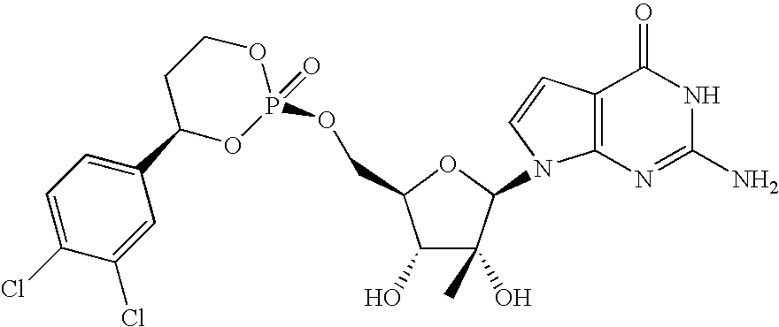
C1(O)C(O)(C)C(N2C3=C(C=C2)C(=O)NC(N)=N3)OC1COP1(=O)OCCC(C2=CC=C(Cl)C(Cl)=C2)O1
